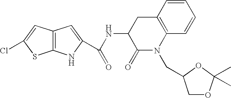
C12=C(C=C(Cl)S1)C=C(C(=O)NC1CC3=C(C=CC=C3)N(CC3COC(C)(C)O3)C1=O)N2
